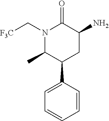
C1=C(C2C(C)N(C[F3C])C(=O)C(N)C2)C=CC=C1
